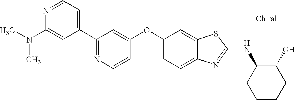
N1=C(C2=CC=NC(N(C)C)=C2)C=C(OC2=CC=C3C(=C2)SC(NC2CCCCC2O)=N3)C=C1
